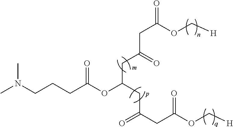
CN(CCCC(OC(CC(CC(OC[H])=O)=O)CC(CC(OC[H])=O)=O)=O)C
